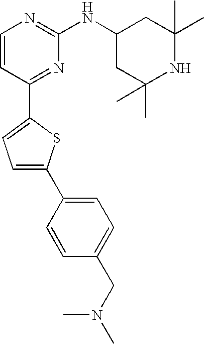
C1=CC(C2=CC=C(C3=CC=C(CN(C)C)C=C3)S2)=NC(NC2CC(C)(C)NC(C)(C)C2)=N1
